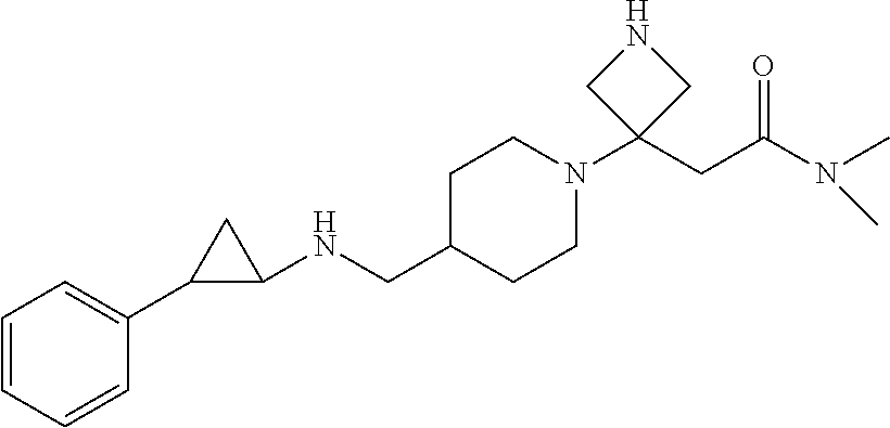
C1=CC=CC(C2C(NCC3CCN(C4(CC(N(C)C)=O)CNC4)CC3)C2)=C1
